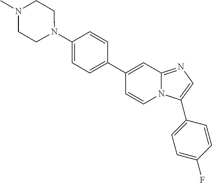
C1(C2=CC=C(N3CCN(C)CC3)C=C2)=CC2=NC=C(C3=CC=C(F)C=C3)N2C=C1
